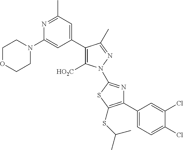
C1(C2=C([HO2C])N(C3=NC(C4=CC=C(Cl)C(Cl)=C4)=C(SC(C)C)S3)N=C2C)=CC(C)=NC(N2CCOCC2)=C1
